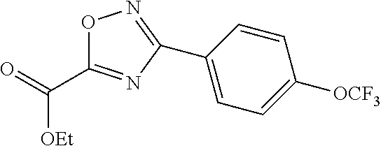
O1C(C(=O)[OEt])=NC(C2=CC=C([OCF3])C=C2)=N1
